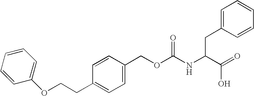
C1=CC=CC(OCCC2=CC=C(COC(NC(C(=O)O)CC3=CC=CC=C3)=O)C=C2)=C1
